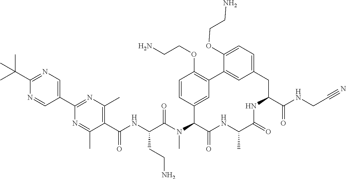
C1(C(NC(C(N(C2C(=O)NC(C)C(=O)NC(C(NCC#N)=O)CC3=CC=C(OCCN)C(=C3)C3=C(OCCN)C=CC2=C3)C)=O)CCN)=O)=C(C)N=C(C2=CN=C(C(C)(C)C)N=C2)N=C1C
